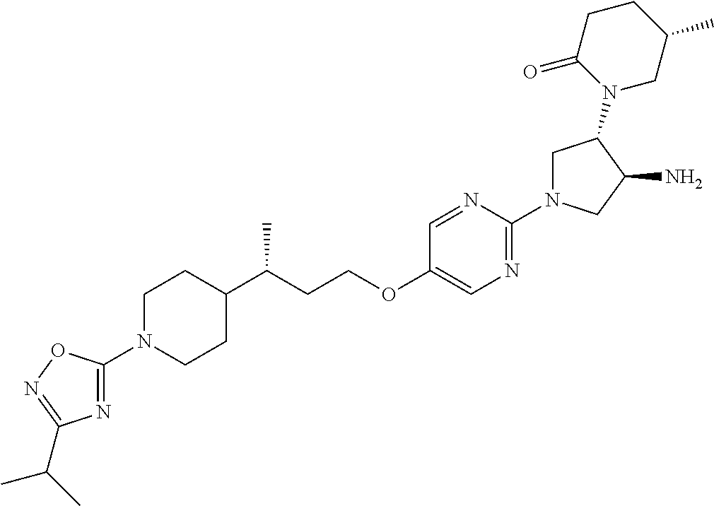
N1=C(N2CCC(C(CCOC3=CN=C(N4CC(N5CC(C)CCC5=O)C(N)C4)N=C3)C)CC2)ON=C1C(C)C
